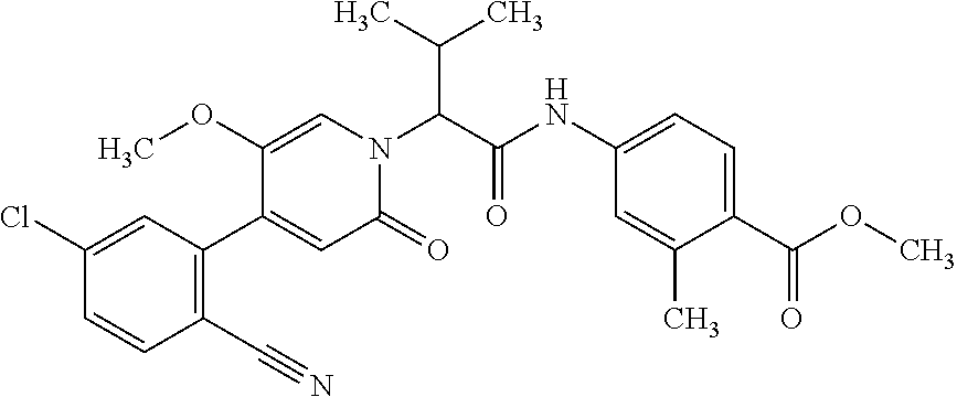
C1(C#N)=C(C2=CC(=O)N(C(C(C)C)C(NC3=CC=C(C(OC)=O)C(C)=C3)=O)C=C2OC)C=C(Cl)C=C1
